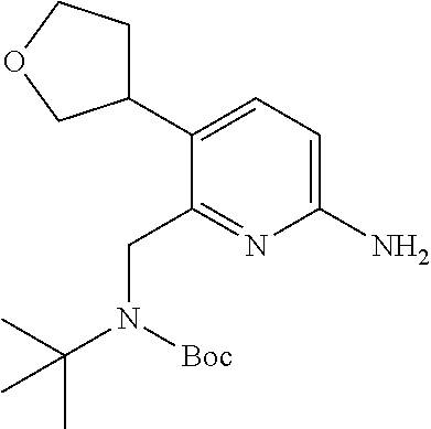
C1(C2=CC=C(N)N=C2CN([Boc])C(C)(C)C)CCOC1
